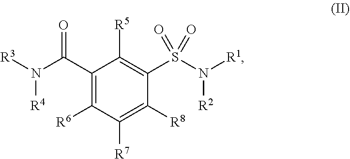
C1(C(N([R3])[R4])=O)=C([R6])C([R7])=C([R8])C(S(N([R1])[R2])(=O)=O)=C1[R5]
